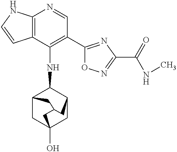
C12=C(C(NC3C4CC5(O)CC3CC(C4)C5)=C(C3=NC(C(=O)NC)=NO3)C=N1)C=CN2
